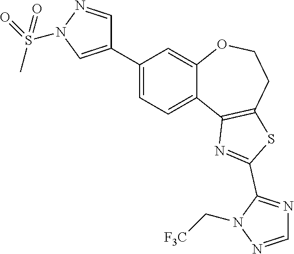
C1(C2=CN(S(=O)(C)=O)N=C2)=CC=C2C(=C1)OCCC1=C2N=C(C2=NC=NN2C[F3C])S1
